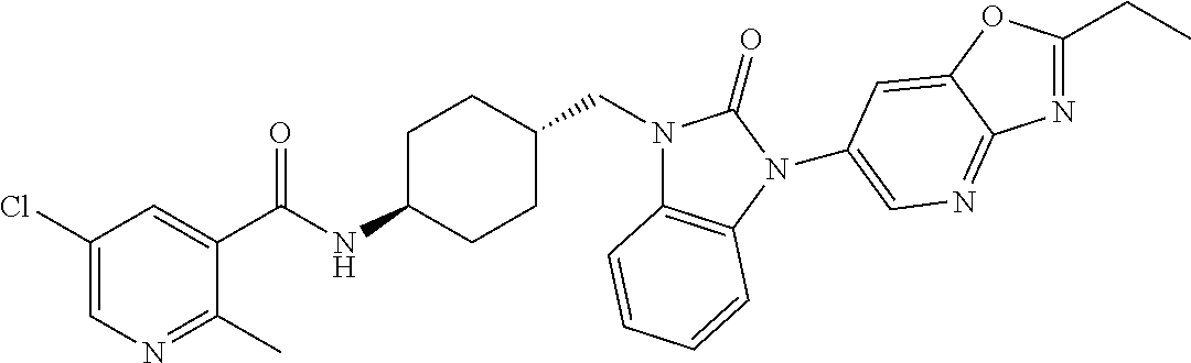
C1(Cl)=CN=C(C)C(C(NC2CCC(CN3C4=C(N(C5=CN=C6N=C(CC)OC6=C5)C3=O)C=CC=C4)CC2)=O)=C1
